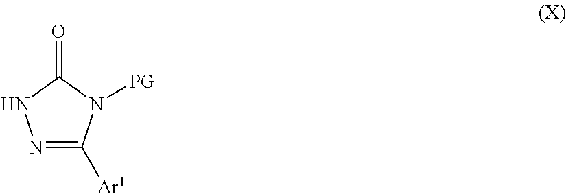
N1=C([Ar1])N([PG])C(=O)N1
